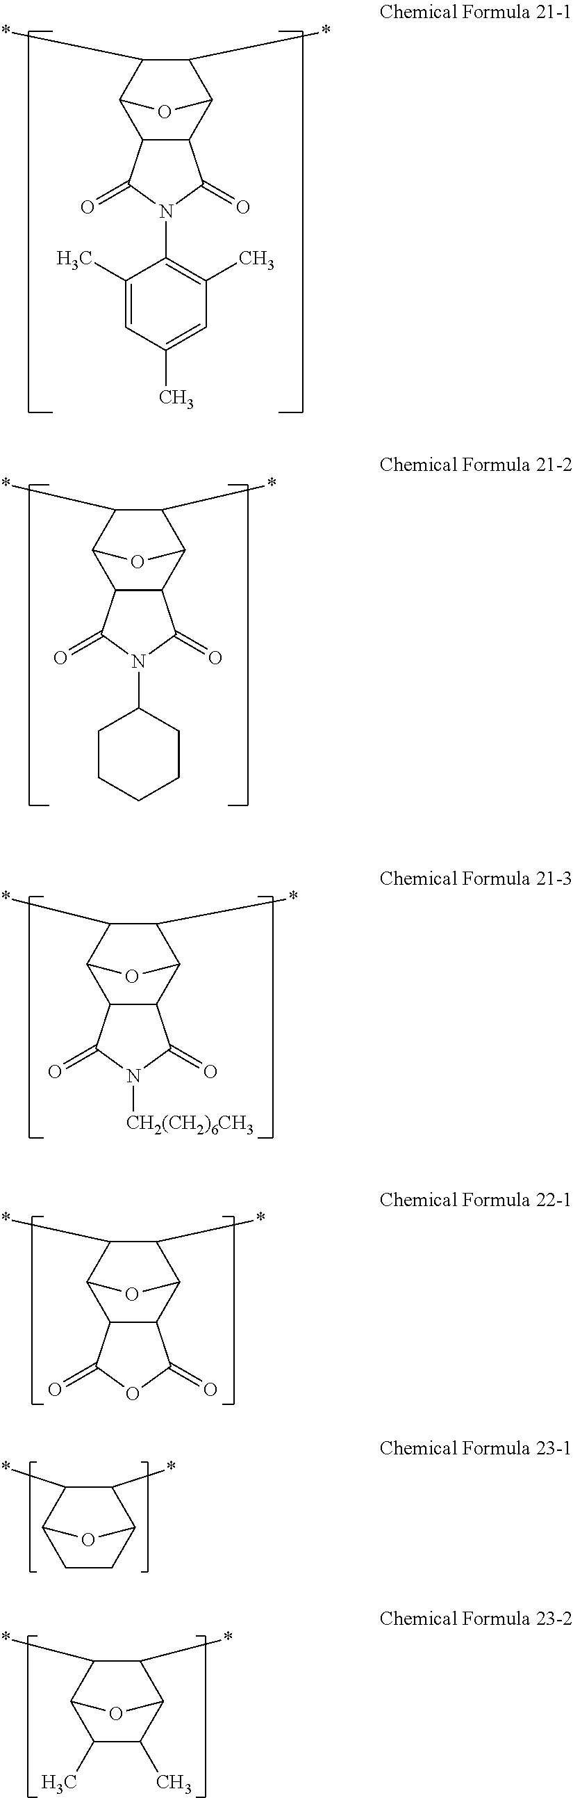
C1(C)C(C)C2C(*)C(*)C1O2.C1CC2C(*)C(*)C1O2.C12C(C3C(*)C(*)C1O3)C(=O)OC2=O.C12C(C3C(*)C(*)C1O3)C(=O)N(C1CCCCC1)C2=O.C12C(C3C(*)C(*)C1O3)C(=O)N(C1=C(C)C=C(C)C=C1C)C2=O.C12C(C3C(*)C(*)C1O3)C(=O)N([CH2(CH2)6CH3])C2=O
